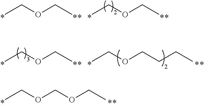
CCOCOCC.CCOCC.CCOCC.CCOCC.CCOCCCC
